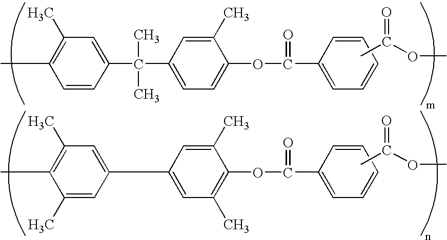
C1=CC(C(C2=CC=C(OC(C3=CC=CC=C3)=O)C(C)=C2)(C)C)=CC(C)=C1C.CC(OC)=O.CC(OC)=O.C1(C)=CC(C2=CC(C)=C(OC(C3=CC=CC=C3)=O)C(C)=C2)=CC(C)=C1C
